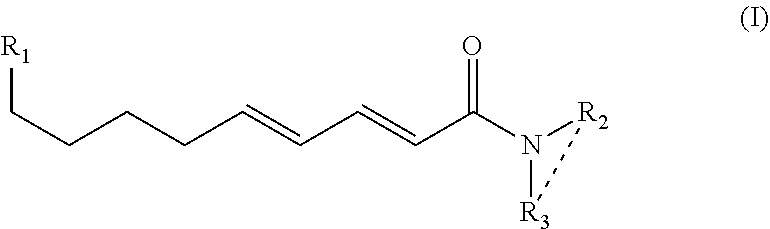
C(CCCC=CC=CC(N1[R2][R3]1)=O)[R1]
